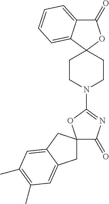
C1(=O)C2=CC=CC=C2C2(O1)CCN(C1=NC(=O)C3(O1)CC1=CC(C)=C(C)C=C1C3)CC2
